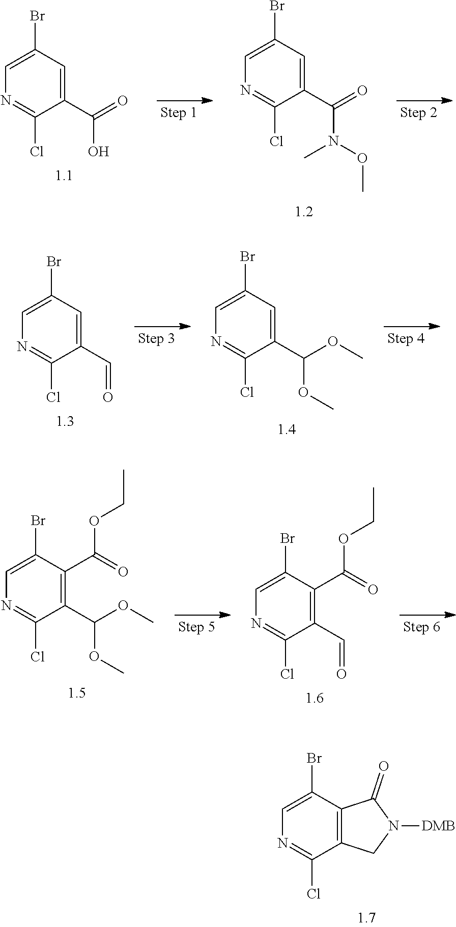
C1(Br)=CN=C(Cl)C2=C1C(=O)N([DMB])C2.C1(Br)=CN=C(Cl)C(C=O)=C1.COC(C1=CC(Br)=CN=C1Cl)OC.C1(Br)=CN=C(Cl)C(C(=O)O)=C1.C1(Br)=CN=C(Cl)C(C(=O)N(C)OC)=C1.COC(C1=C(C(OCC)=O)C(Br)=CN=C1Cl)OC.CCOC(C1=C(C=O)C(Cl)=NC=C1Br)=O
